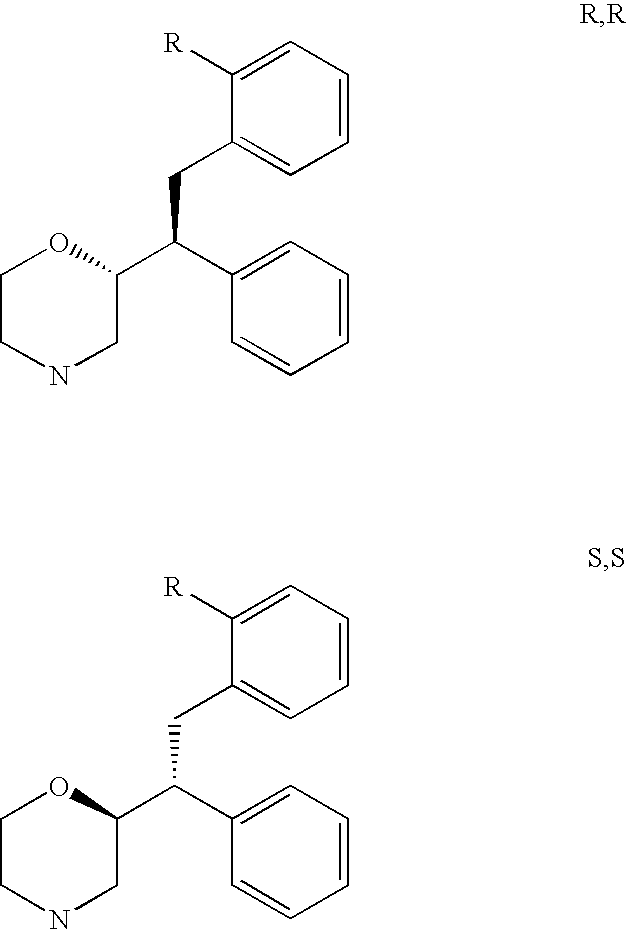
C1([R])=CC=CC=C1CC(C1=CC=CC=C1)C1OCCNC1.C1([R])=CC=CC=C1CC(C1=CC=CC=C1)C1OCCNC1
